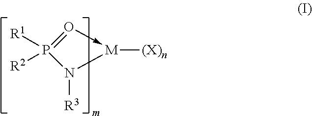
N1([R3])[M]([(X)n])-O=P1([R1])[R2]
